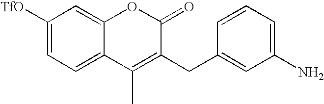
C1([TfO])=CC=C2C(=C1)OC(=O)C(CC1=CC(N)=CC=C1)=C2C
